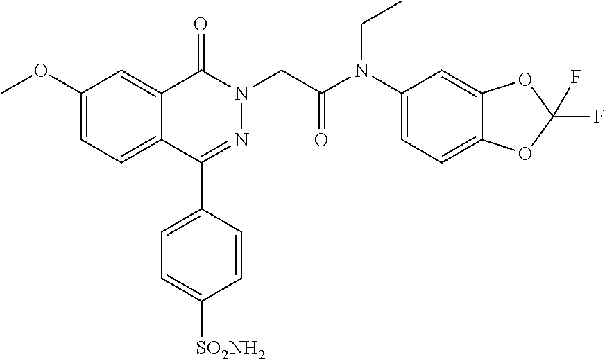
C1(OC)=CC=C2C(=C1)C(=O)N(CC(=O)N(C1=CC=C3C(=C1)OC(F)(F)O3)CC)N=C2C1=CC=C([SO2NH2])C=C1
